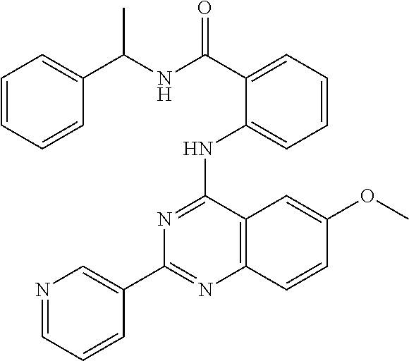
C1(C2=CN=CC=C2)=NC2=C(C(NC3=CC=CC=C3C(NC(C3=CC=CC=C3)C)=O)=N1)C=C(OC)C=C2
